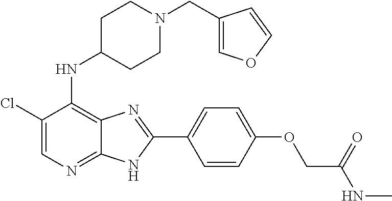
C1(Cl)=CN=C2C(=C1NC1CCN(CC3=COC=C3)CC1)N=C(C1=CC=C(OCC(NC)=O)C=C1)N2
